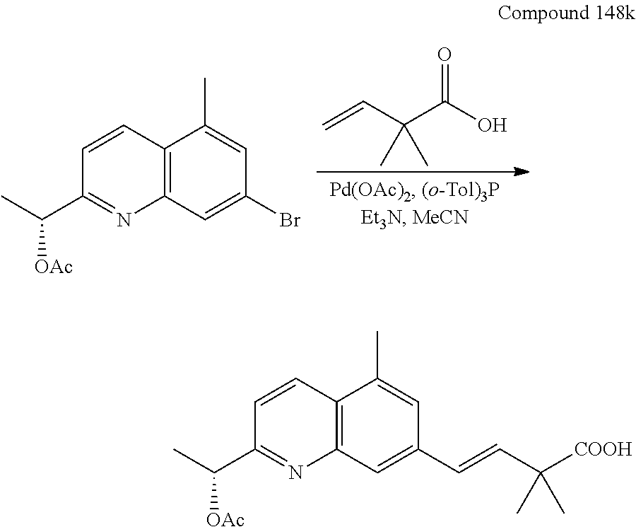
C1=CC2=C(N=C1C(C)[OAc])C=C(Br)C=C2C.C=CC(C(O)=O)(C)C.C1=CC2=C(N=C1C(C)[OAc])C=C(C=CC([COOH])(C)C)C=C2C
